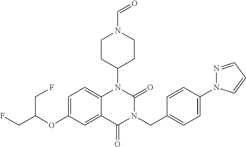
C1=C(OC(CF)CF)C=C2C(=C1)N(C1CCN(C=O)CC1)C(=O)N(CC1=CC=C(N3N=CC=C3)C=C1)C2=O
